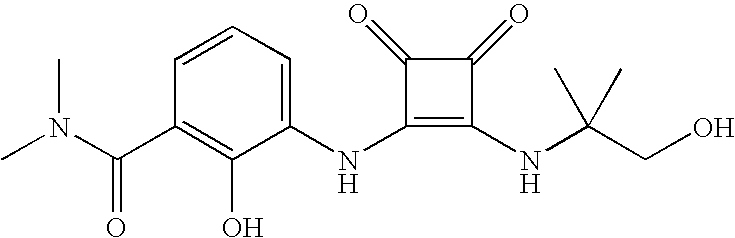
CN(C(C1=C(O)C(NC2=C(NC(CO)(C)C)C(=O)C2=O)=CC=C1)=O)C
